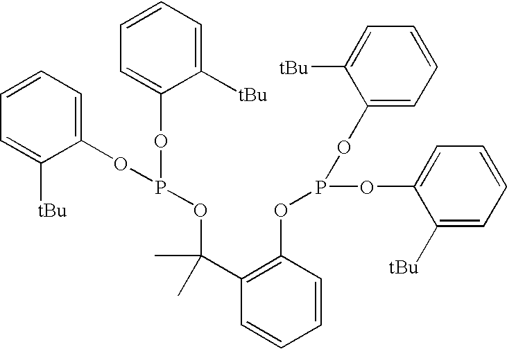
C1=CC=C(OP(OC2=CC=CC=C2[tBu])OC(C2=C(OP(OC3=CC=CC=C3[tBu])OC3=CC=CC=C3[tBu])C=CC=C2)(C)C)C([tBu])=C1
